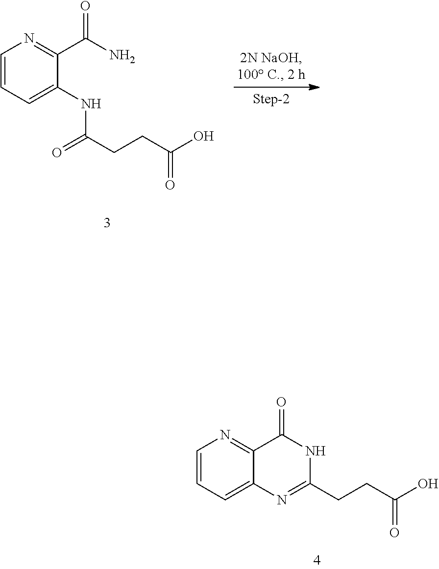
C1=CC=C(NC(CCC(O)=O)=O)C(C(N)=O)=N1.C1=CC=C2C(=N1)C(=O)NC(CCC(O)=O)=N2
